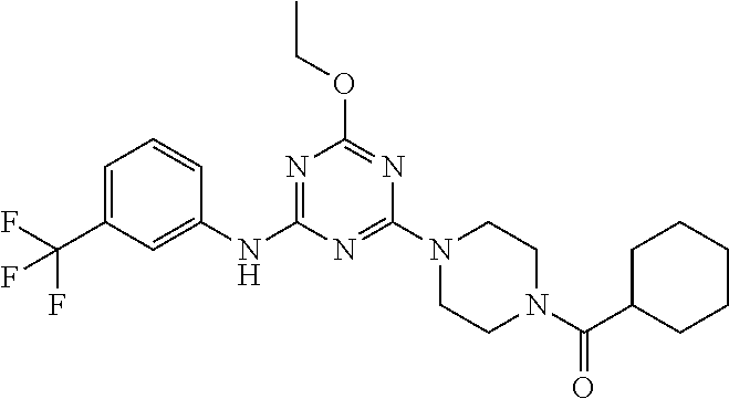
C1=C(C(F)(F)F)C=C(NC2=NC(OCC)=NC(N3CCN(C(=O)C4CCCCC4)CC3)=N2)C=C1
